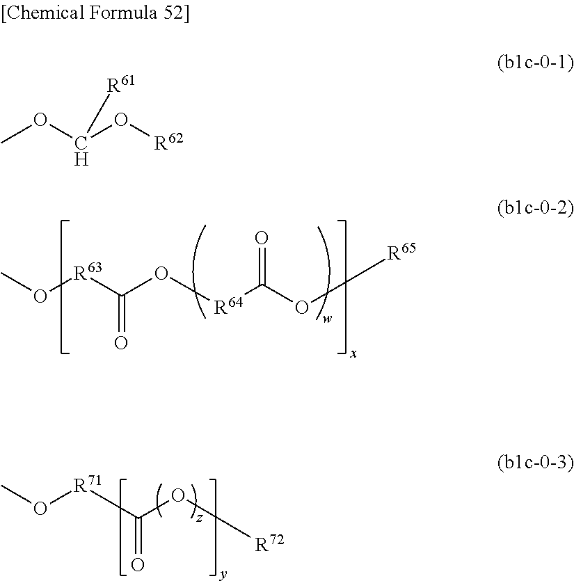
CO[R63]C(O[R64]C(O[R65])=O)=O.CO[R71]C(O[R72])=O.COC(O[R62])[R61]
